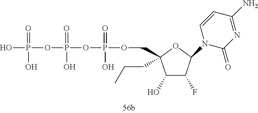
O(P(=O)(O)OCC1(CCC)C(O)C(F)C(N2C(=O)N=C(N)C=C2)O1)P(OP(O)(=O)O)(=O)O
